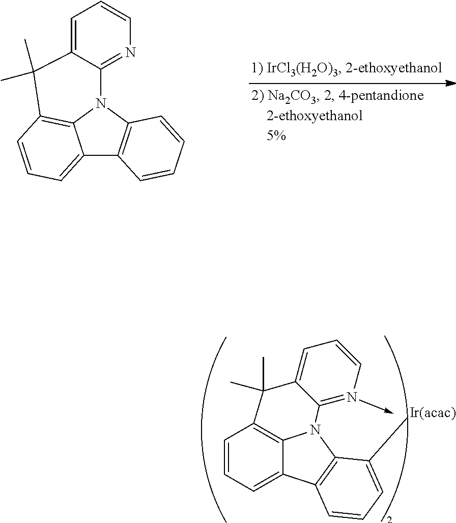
C1=CC=C2C3=C1C(C)(C)C1=CC=CN=C1N3C1=C2C=CC=C1.C12=C3C=CC=C1C1=C(N2C2=N(->C)C=CC=C2C3(C)C)C([Ir(acac)])=CC=C1
